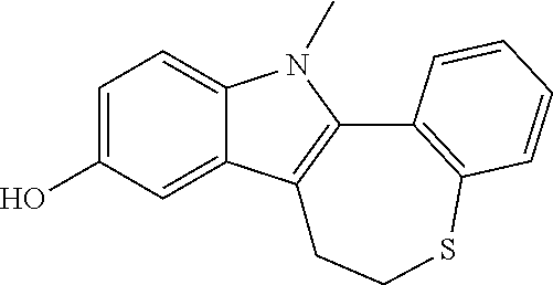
C1=C(O)C=C2C(=C1)N(C)C1=C2CCSC2=C1C=CC=C2
